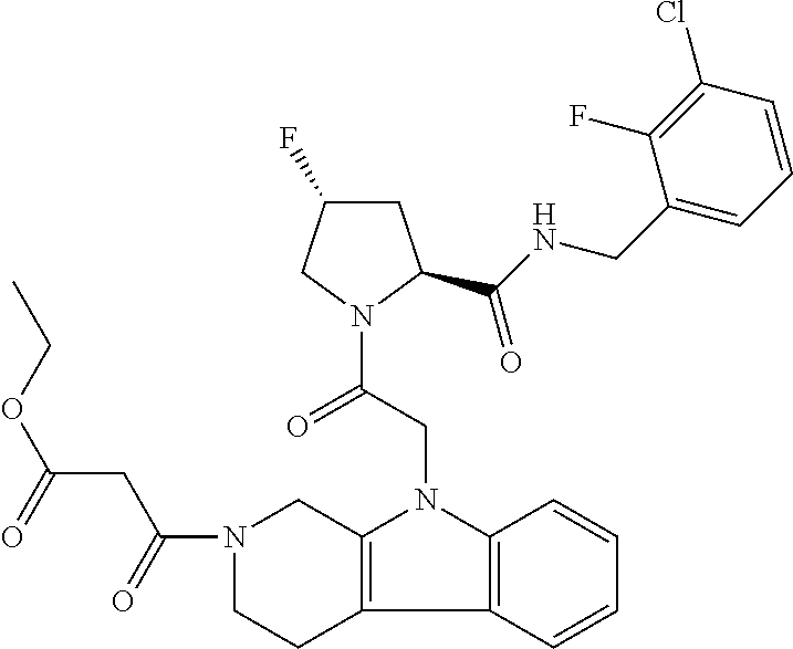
C12=C(N(CC(N3C(C(NCC4=CC=CC(Cl)=C4F)=O)CC(F)C3)=O)C3=C1CCN(C(=O)CC(OCC)=O)C3)C=CC=C2
